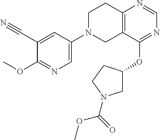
C1=C(N2CC3=C(CC2)N=CN=C3OC2CN(C(=O)OC)CC2)C=C(C#N)C(OC)=N1
